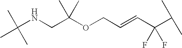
C(C(OCC=CC(C(C)C)(F)F)(C)C)NC(C)(C)C
